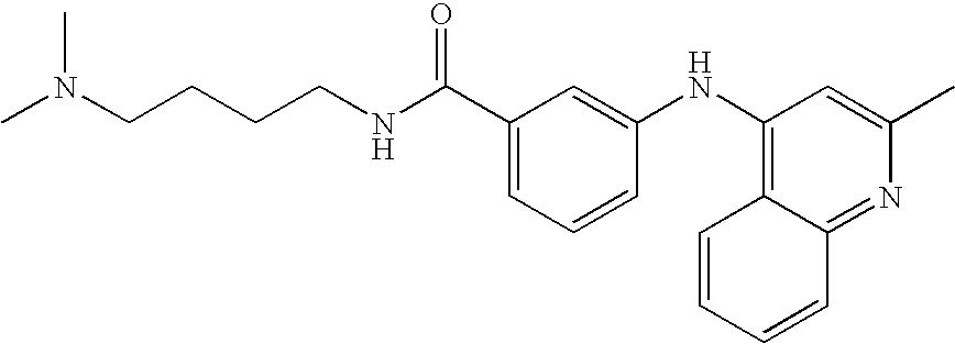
C(CCNC(C1=CC=CC(NC2=C3C=CC=CC3=NC(C)=C2)=C1)=O)CN(C)C
